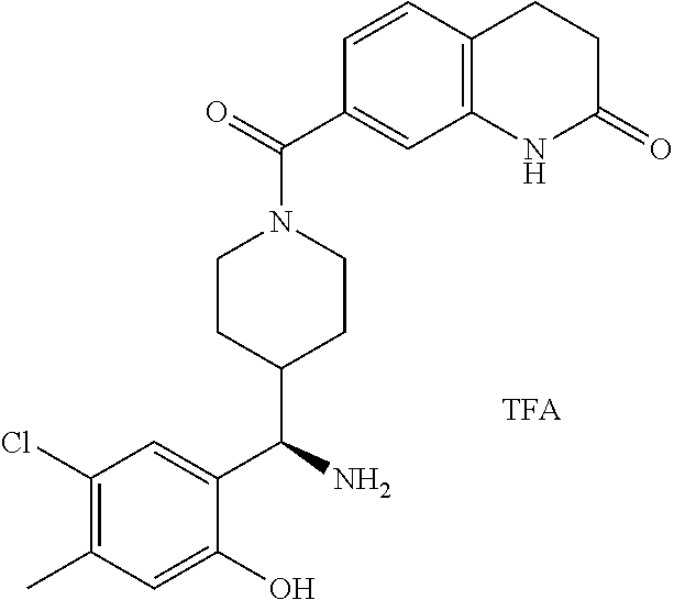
C1(Cl)=C(C)C=C(O)C(C(N)C2CCN(C(=O)C3=CC4=C(C=C3)CCC(=O)N4)CC2)=C1
